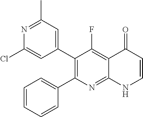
N1=C(C)C=C(C2=C(C3=CC=CC=C3)N=C3C(=C2F)C(=O)C=CN3)C=C1Cl
